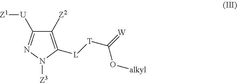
C1([Z2])=C([L][T]C(=[W])O[alkyl])N([Z3])N=C1[U][Z1]
